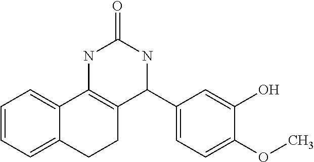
C1=CC=C2C(=C1)C1=C(CC2)C(C2=CC=C(OC)C(O)=C2)NC(=O)N1
